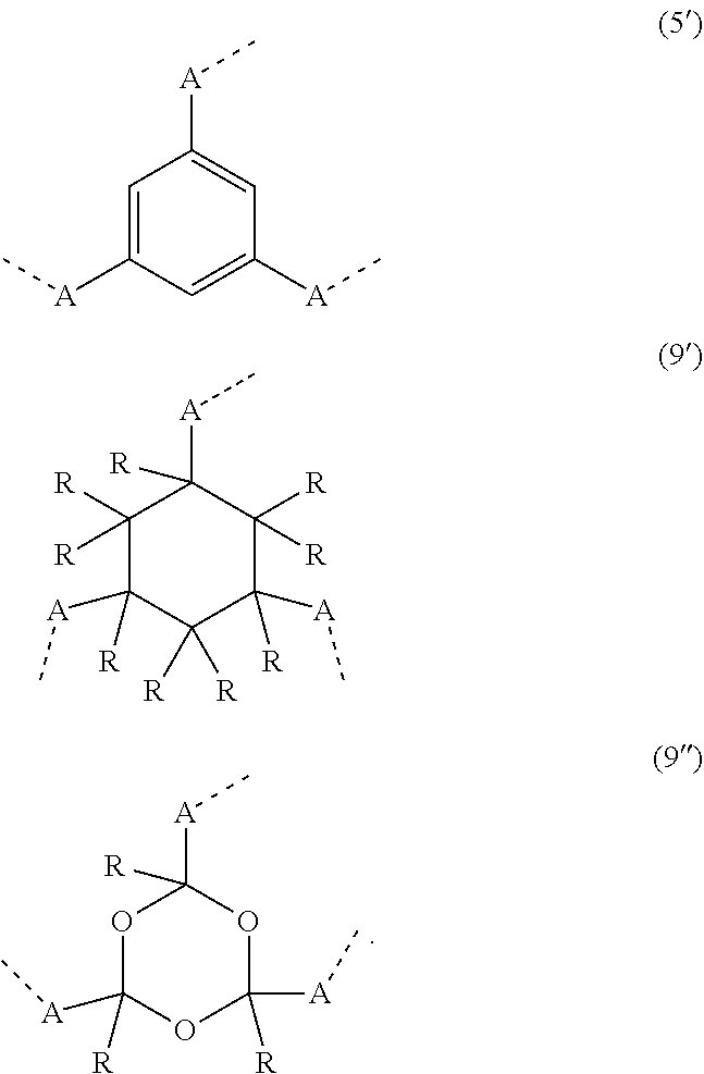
O1C([R])([A]C)OC([R])([A]C)OC1([A]C)[R].C1=C([A]C)C=C([A]C)C=C1[A]C.C1([R])([R])C([R])([A]C)C([R])([R])C([R])([A]C)C([R])([R])C1([A]C)[R]
